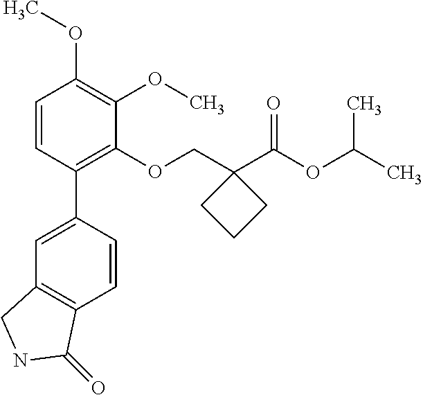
C1=CC(C2=CC3=C(C=C2)C(=O)NC3)=C(OCC2(C(OC(C)C)=O)CCC2)C(OC)=C1OC
